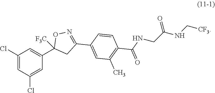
C1(Cl)=CC(Cl)=CC(C2([F3C])CC(C3=CC(C)=C(C(NCC(NC[CF3])=O)=O)C=C3)=NO2)=C1
